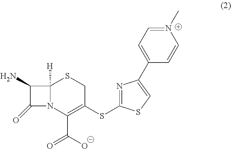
C1(N)C(=O)N2C1([H])SCC(SC1=NC(C3=CC=[N+](C)C=C3)=CS1)=C2C([O-])=O
